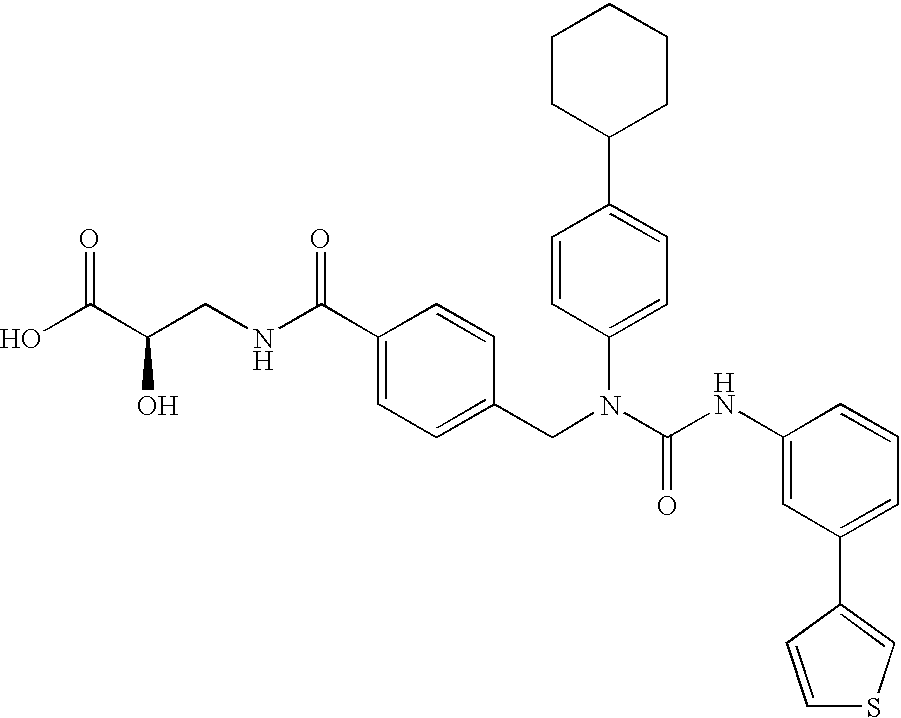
OC(C(CNC(C1=CC=C(CN(C(NC2=CC(C3=CSC=C3)=CC=C2)=O)C2=CC=C(C3CCCCC3)C=C2)C=C1)=O)O)=O
